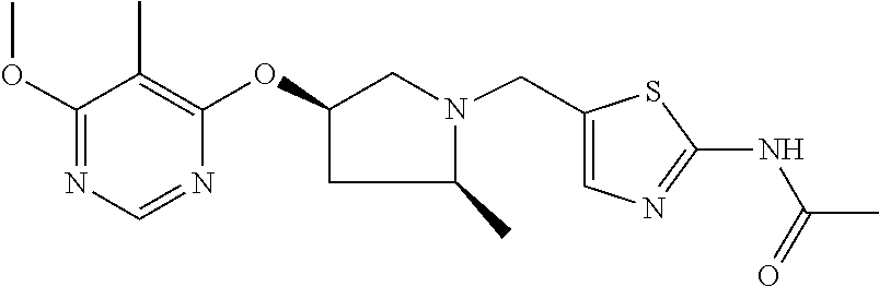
C1(OC2=C(C)C(OC)=NC=N2)CC(C)N(CC2=CN=C(NC(=O)C)S2)C1
